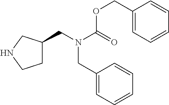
C1C(CN(C(=O)OCC2=CC=CC=C2)CC2=CC=CC=C2)CNC1
